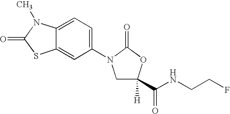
C1(N2CC([H])(C(NCCF)=O)OC2=O)=CC=C2C(=C1)SC(=O)N2C
